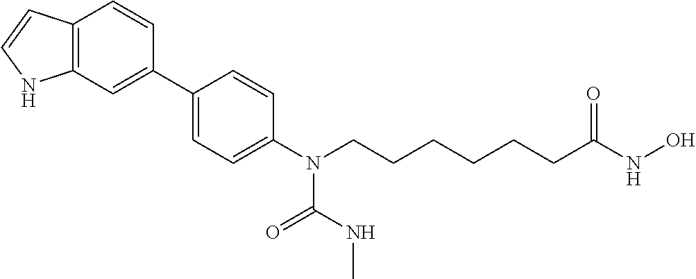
C1(C2=CC3=C(C=C2)C=CN3)=CC=C(N(CCCCCCC(NO)=O)C(=O)NC)C=C1
